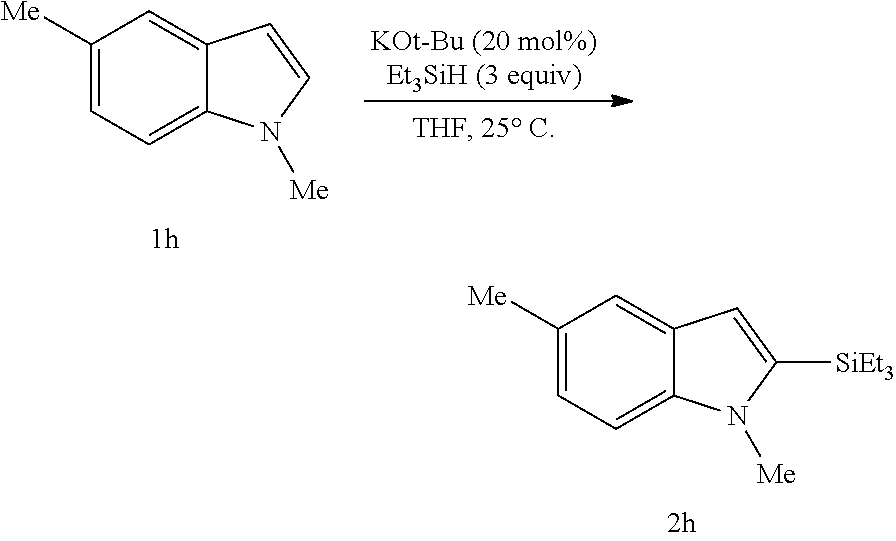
C1([Me])=CC=C2C(=C1)C=C([SiEt3])N2[Me].C1([Me])=CC=C2C(=C1)C=CN2[Me]
